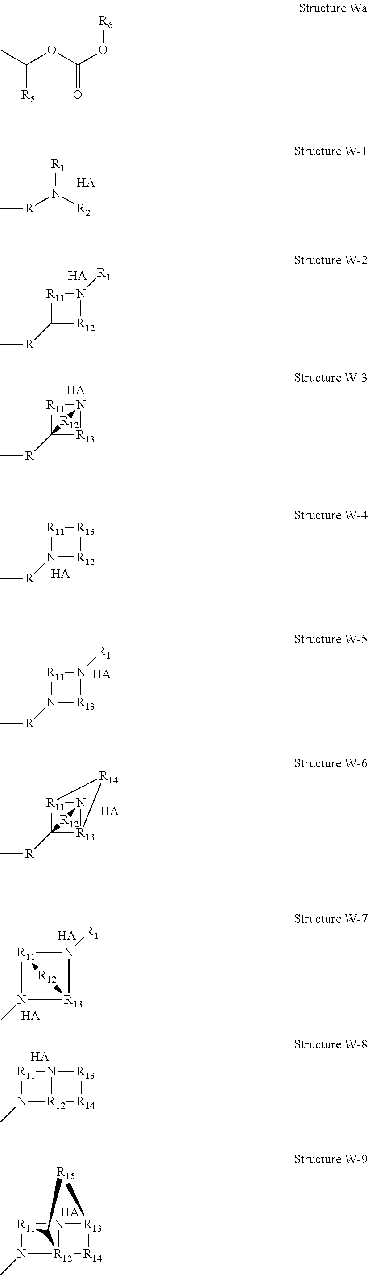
[R](N([R2])[R1])C.[HA].[R11]1C([R]C)[R12]N1[R1].[HA].[R12]1C2([R]C)[R11]N1[R13]2.[HA].[R11]1N([R]C)[R12][R13]1.[HA].[R1]N1[R11]N([R]C)[R13]1.[HA].[R12]1C2([R]C)[R11]3N1[R13]2[R14]3.[HA].[R11]12N(C)[R13](N1[R1])[R12]2.[HA].[HA].[R11]1N(C)[R12]2N1[R13][R14]2.[HA].C12[R11]3N(C)[R12]14N3[R13]([R14]4)[R15]2.[HA].CC(OC(O[R6])=O)[R5]
